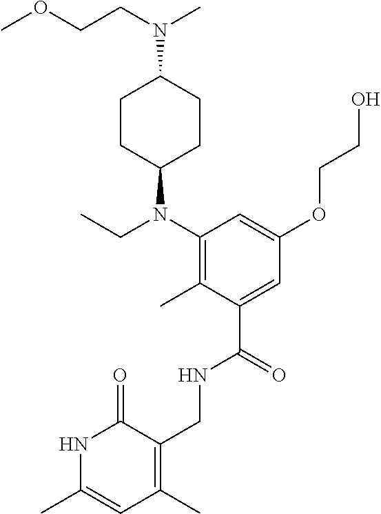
C1CC(N(CC)C2=C(C)C(C(NCC3=C(C)C=C(C)NC3=O)=O)=CC(OCCO)=C2)CCC1N(C)CCOC
